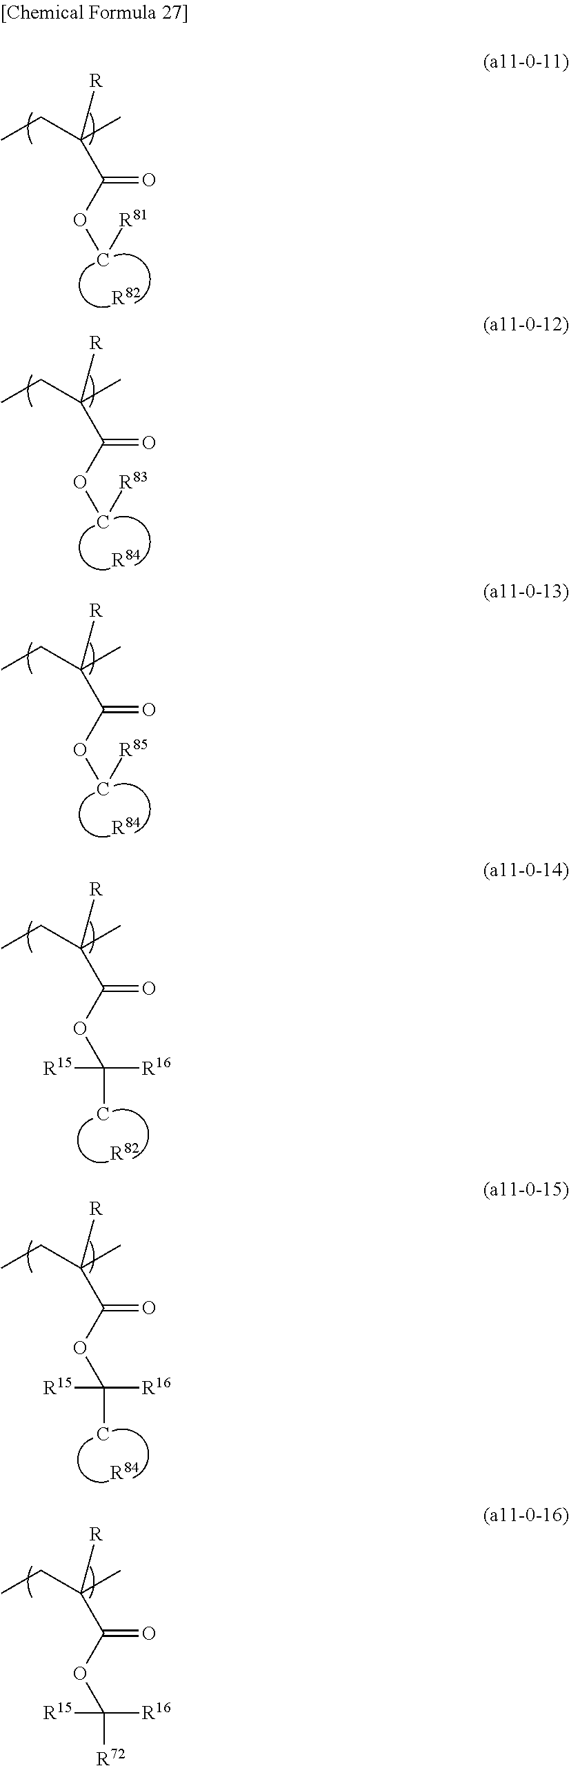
CCC(C)([R])C(OC[R81])=O.[R82].CCC(C)([R])C(OC[R83])=O.[R84].CCC(C)([R])C(OC[R85])=O.[R84].CCC(C)([R])C(OC([R16])(C)[R15])=O.[R82].CCC(C)([R])C(OC([R16])(C)[R15])=O.[R84].CCC(C)([R])C(OC([R16])([R72])[R15])=O
